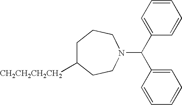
C1C([CH2CH2CH2CH2])CCN(C(C2=CC=CC=C2)C2=CC=CC=C2)CC1
